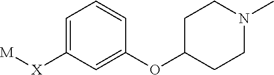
C1=C([X][M])C=C(OC2CCN(C)CC2)C=C1
